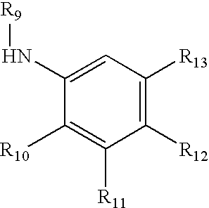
C1([R12])=C([R13])C=C(N[R9])C([R10])=C1[R11]
